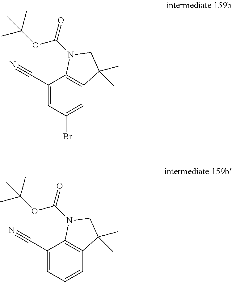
C1(C#N)=CC(Br)=CC2=C1N(C(OC(C)(C)C)=O)CC2(C)C.C1(C#N)=CC=CC2=C1N(C(OC(C)(C)C)=O)CC2(C)C
